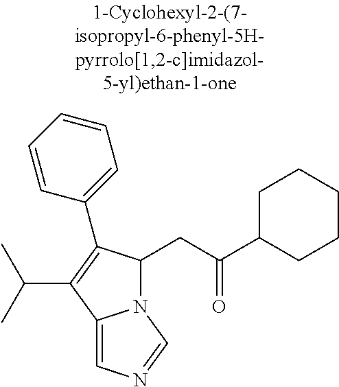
N12C(CC(C3CCCCC3)=O)C(C3=CC=CC=C3)=C(C(C)C)C1=CN=C2
